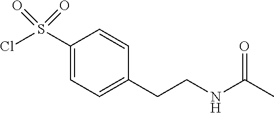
C1(S(Cl)(=O)=O)=CC=C(CCNC(C)=O)C=C1
